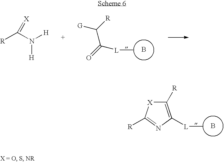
C1([R])=C([L]C)N=C([R])[X]1.B.[G]C([R])C(=O)[L]C.B.[R]C(N([H])[H])=[X]
